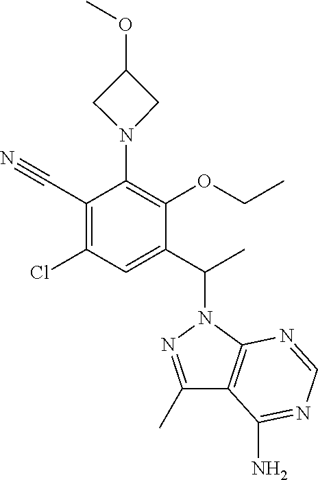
N1(C2=C(OCC)C(C(C)N3N=C(C)C4=C3N=CN=C4N)=CC(Cl)=C2C#N)CC(OC)C1
